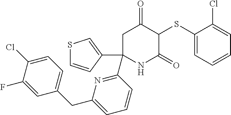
C1(SC2C(=O)CC(C3=NC(CC4=CC=C(Cl)C(F)=C4)=CC=C3)(C3=CSC=C3)NC2=O)=CC=CC=C1Cl
